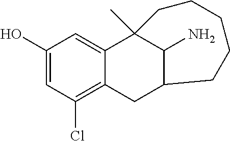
C1(O)=CC(Cl)=C2C(=C1)C1(C)C(N)C(C2)CCCCC1
